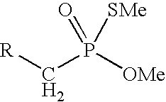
[R]CP([OMe])(=O)[SMe]
